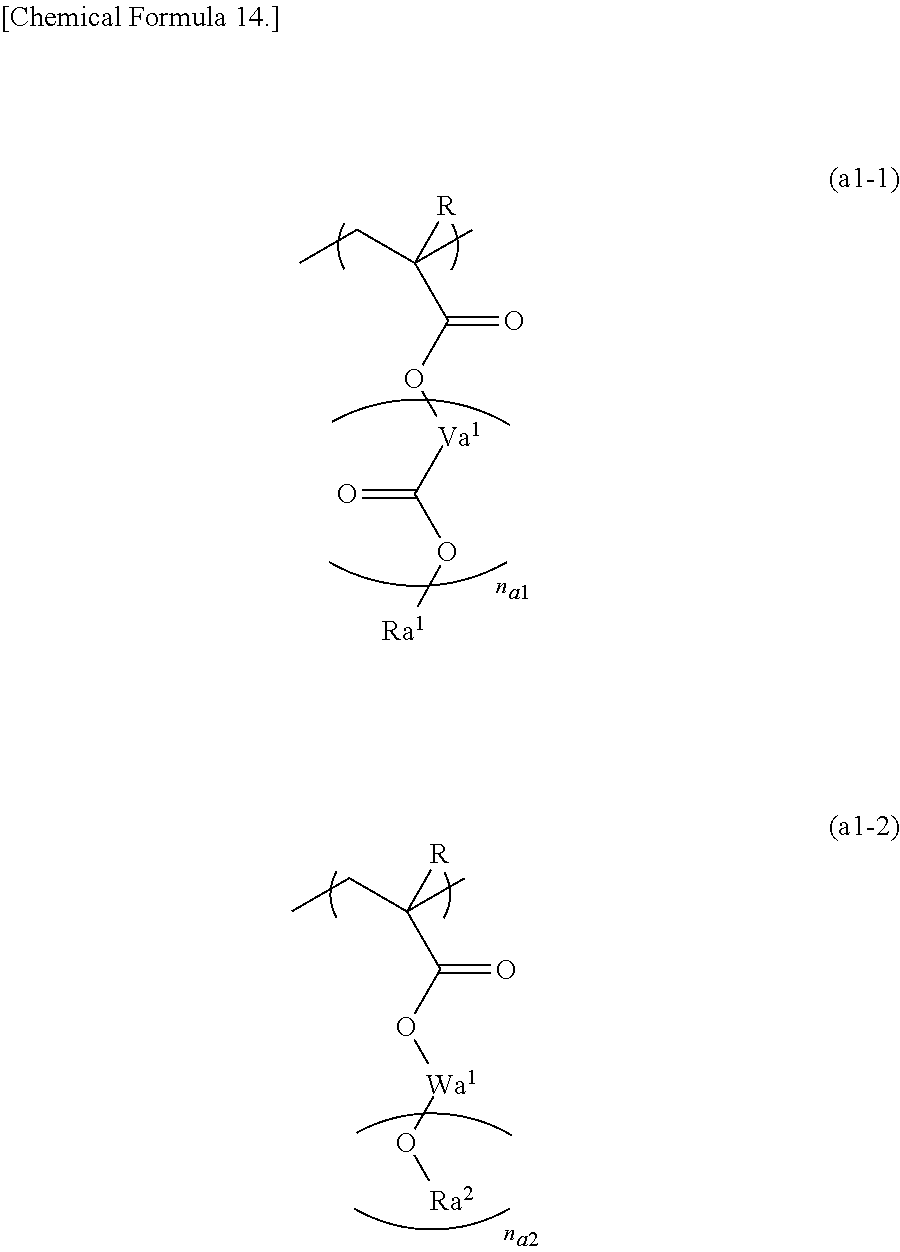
C(C(C)([R])C(O[Va1]C(O[Ra1])=O)=O)C.C(C(C)([R])C(O[Wa1]O[Ra2])=O)C
